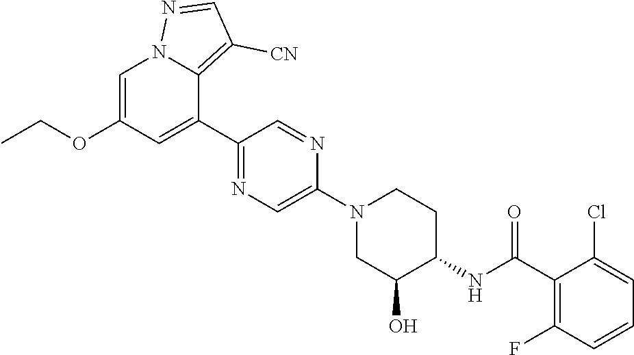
C1=C(OCC)C=C(C2=NC=C(N3CC(O)C(NC(C4=C(F)C=CC=C4Cl)=O)CC3)N=C2)C2=C([CN])C=NN12
